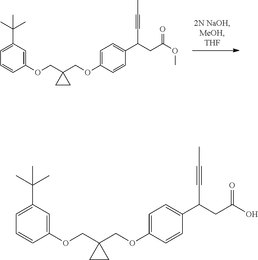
C1=C(OCC2(COC3=CC(C(C)(C)C)=CC=C3)CC2)C=CC(C(CC(O)=O)C#CC)=C1.C1=C(OCC2(COC3=CC(C(C)(C)C)=CC=C3)CC2)C=CC(C(CC(OC)=O)C#CC)=C1
